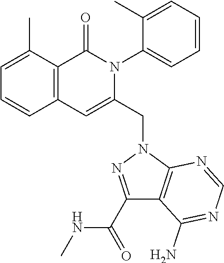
C1=C(C)C2=C(C=C1)C=C(CN1N=C(C(=O)NC)C3=C1N=CN=C3N)N(C1=CC=CC=C1C)C2=O
